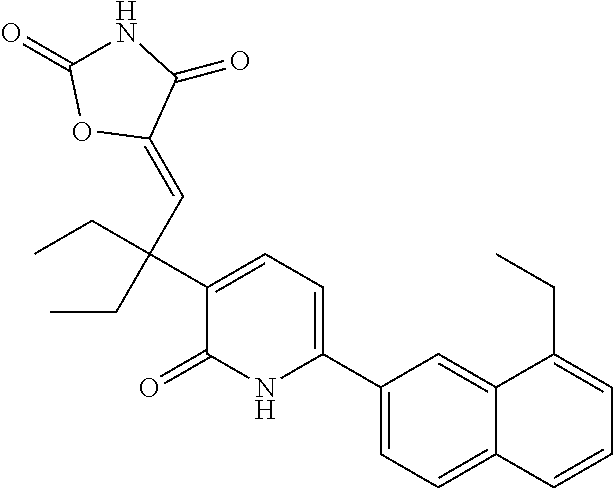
C1(C2=CC=C(C(CC)(C=C3C(=O)NC(=O)O3)CC)C(=O)N2)=CC=C2C(=C1)C(CC)=CC=C2
